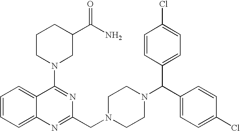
C1=CC=C2C(=C1)C(N1CC(C(N)=O)CCC1)=NC(CN1CCN(C(C3=CC=C(Cl)C=C3)C3=CC=C(Cl)C=C3)CC1)=N2
